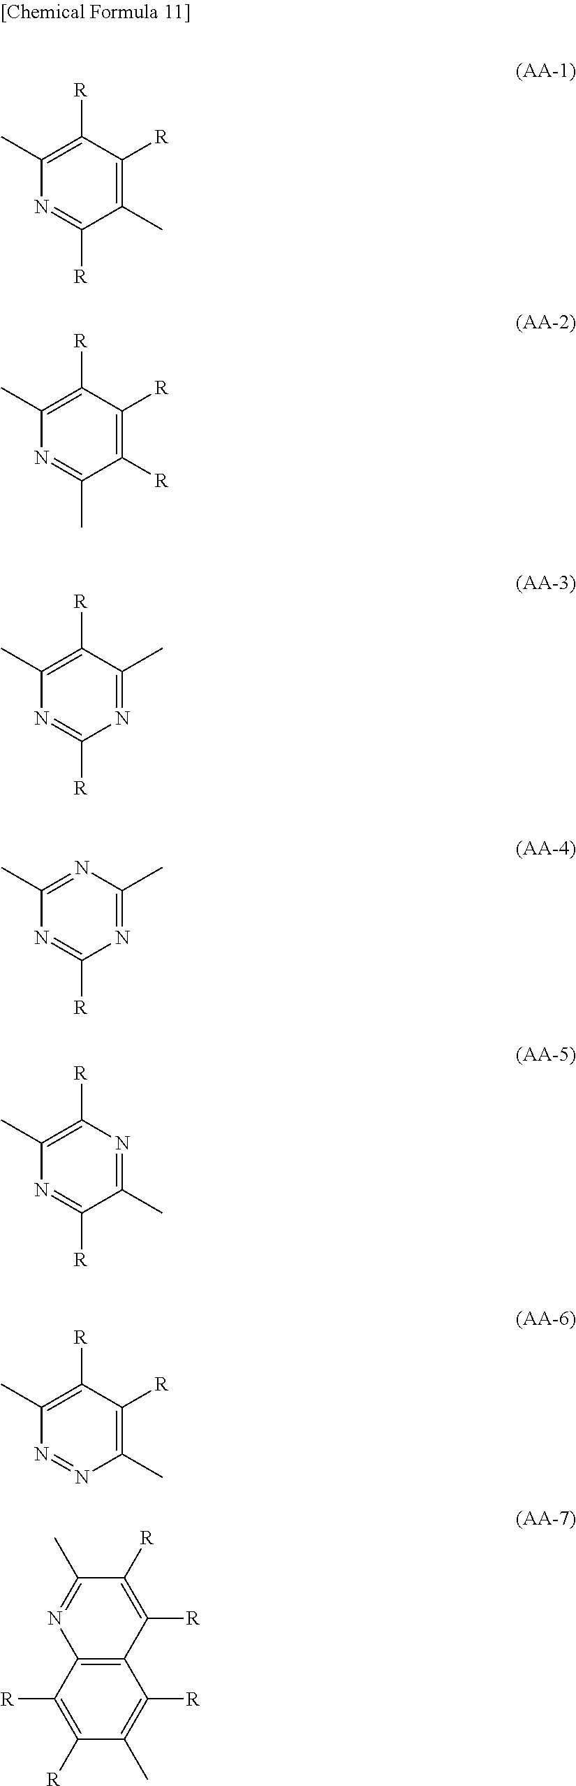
C1([R])=C(C)N=C([R])C(C)=C1[R].C1([R])=C(C)N=C(C)C([R])=C1[R].C1([R])=C(C)N=C([R])N=C1C.N1=C(C)N=C([R])N=C1C.C1([R])=C(C)N=C([R])C(C)=N1.C1([R])=C(C)N=NC(C)=C1[R].C12=C(C([R])=C([R])C(C)=C1[R])N=C(C)C([R])=C2[R]
